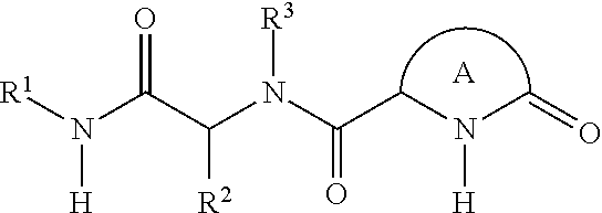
[A].N(C(=O)CN(C=O)[H])(C(C(N([R1])[H])=O)[R2])[R3]
